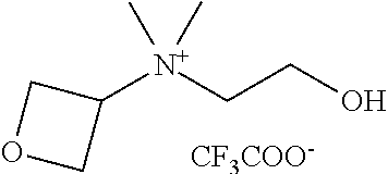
C1([N+](CCO)(C)C)COC1.[CF3COO-]
